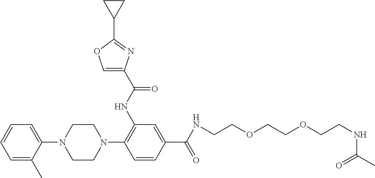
C1=CC=C(C)C(N2CCN(C3=C(NC(C4=COC(C5CC5)=N4)=O)C=C(C(=O)NCCOCCOCCNC(C)=O)C=C3)CC2)=C1
